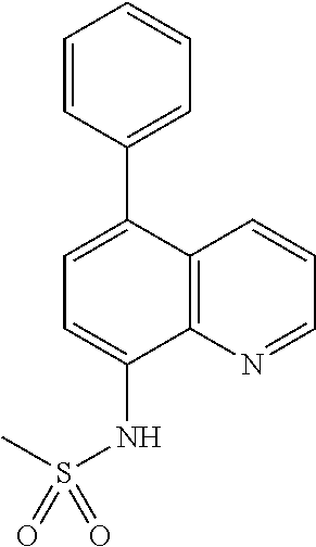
C12=C(N=CC=C1)C(NS(C)(=O)=O)=CC=C2C1=CC=CC=C1
